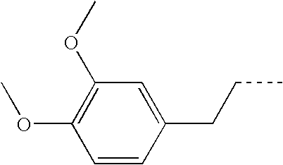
C1=CC(CCC)=CC(OC)=C1OC
